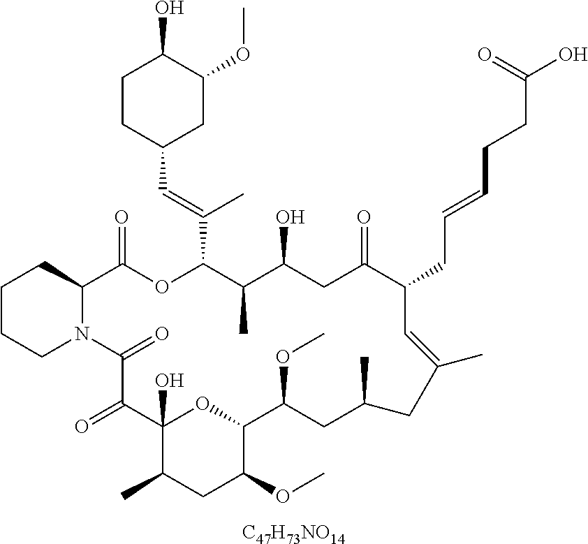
C1CCN2C(C1)C(=O)OC(C(=CC1CC(OC)C(O)CC1)C)C(C)C(O)CC(=O)C(CC=CCCC(O)=O)C=C(C)CC(C)CC(OC)C1OC(O)(C(=O)C2=O)C(C)CC1OC.[C47H73NO14]
